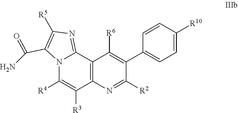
N12C([R4])=C([R3])C3=C(C1=NC([R5])=C2C(N)=O)C([R6])=C(C1=CC=C([R10])C=C1)C([R2])=N3
